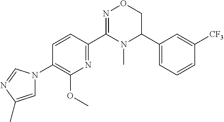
C1=CC(C2=NOCC(C3=CC=CC([CF3])=C3)N2C)=NC(OC)=C1N1C=C(C)N=C1
